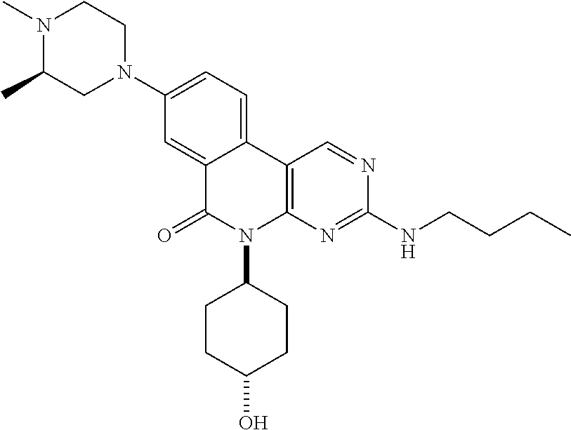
C1(N2CCN(C)C(C)C2)=CC=C2C(=C1)C(=O)N(C1CCC(O)CC1)C1=C2C=NC(NCCCC)=N1
